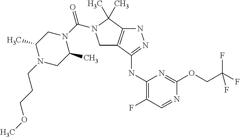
C1(NC2=NNC3=C2CN(C(N2CC(C)N(CCCOC)CC2C)=O)C3(C)C)=C(F)C=NC(OCC(F)(F)F)=N1
